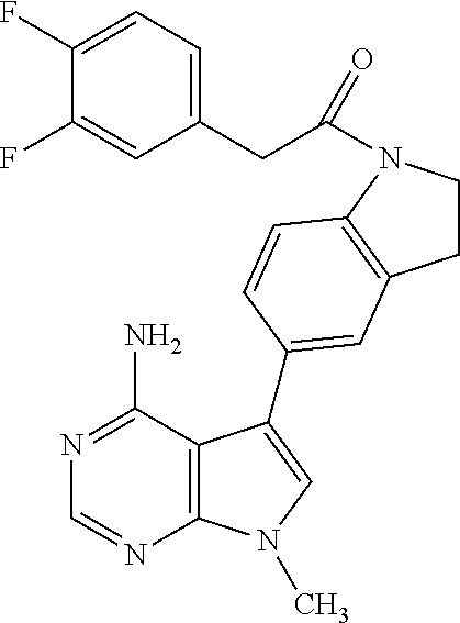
C1(CC(=O)N2CCC3=C2C=CC(C2=CN(C)C4=C2C(N)=NC=N4)=C3)=CC=C(F)C(F)=C1
